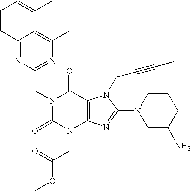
C12=NC(CN3C(=O)N(CC(OC)=O)C4=C(C3=O)N(CC#CC)C(N3CC(N)CCC3)=N4)=NC(C)=C1C(C)=CC=C2
